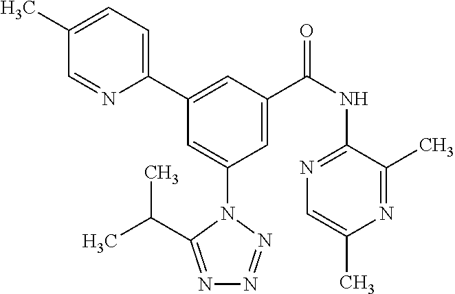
C1=C(C)C=NC(C2=CC(C(NC3=NC=C(C)N=C3C)=O)=CC(N3C(C(C)C)=NN=N3)=C2)=C1
